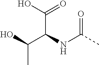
OC(C(NC(C)=O)C(O)=O)C
